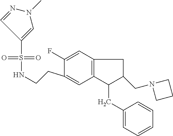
S(=O)(=O)(C1=CN(C)N=C1)NCCC1=CC2=C(C=C1F)CC(CN1CCC1)C2CC1=CC=CC=C1
